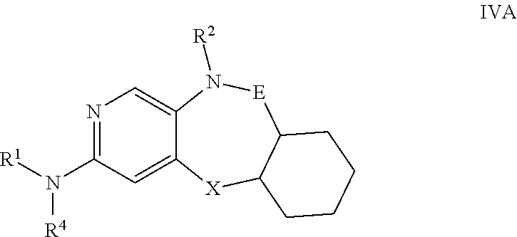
N1=C(N([R4])[R1])C=C2C(=C1)N([R2])[E]C1C([X]2)CCCC1
